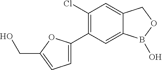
C12=CC(Cl)=C(C3=CC=C(CO)O3)C=C1B(O)OC2
